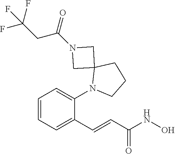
C1=CC=C(N2C3(CCC2)CN(C(CC(F)(F)F)=O)C3)C(C=CC(NO)=O)=C1
